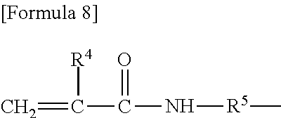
C=C([R4])C(=O)N[R5]C
